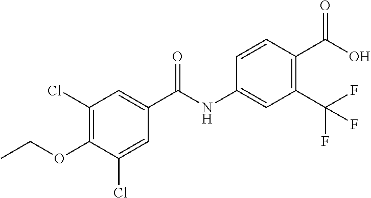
C1=CC(C(O)=O)=C(C(F)(F)F)C=C1NC(C1=CC(Cl)=C(OCC)C(Cl)=C1)=O
